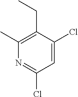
C1(C)=C(CC)C(Cl)=CC(Cl)=N1
